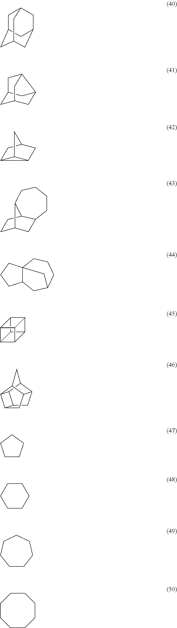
C12C3C4C5C(C14)C2C53.C1C2CC3CC(CC1C3)C2.C12CC3C(C1)CC(C2)C3.C12C3C1CC(C2)C3.C1C2CC3CCCCC2C3C1.C12C3(CCC1)CCCC(C2)C3.C12CC3C4C1C1C2CC3C1C4.C1CCCC1.C1CCCCC1.C1CCCCCC1.C1CCCCCCC1
